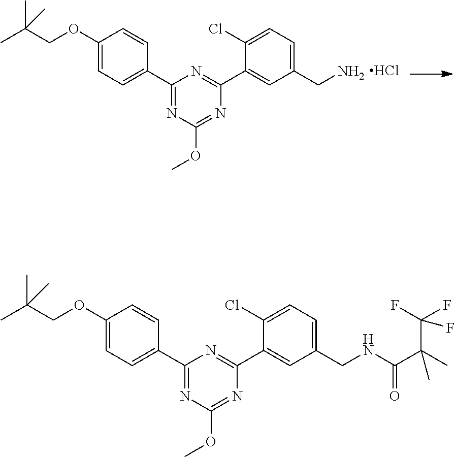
C1(OCC(C)(C)C)=CC=C(C2=NC(OC)=NC(C3=CC(CNC(C(C)(C(F)(F)F)C)=O)=CC=C3Cl)=N2)C=C1.C1(OCC(C)(C)C)=CC=C(C2=NC(OC)=NC(C3=CC(CN)=CC=C3Cl)=N2)C=C1.Cl
